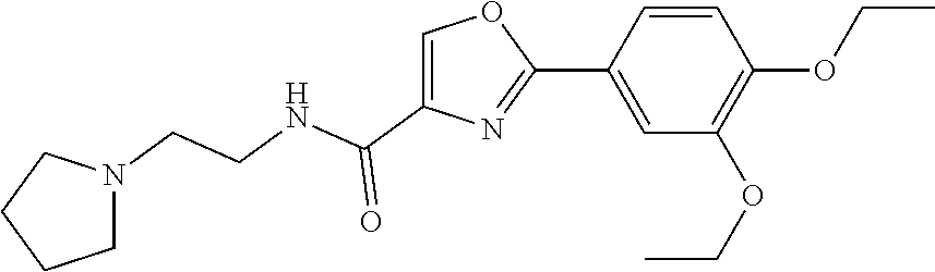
C1(C2=CC(OCC)=C(OCC)C=C2)=NC(C(NCCN2CCCC2)=O)=CO1
